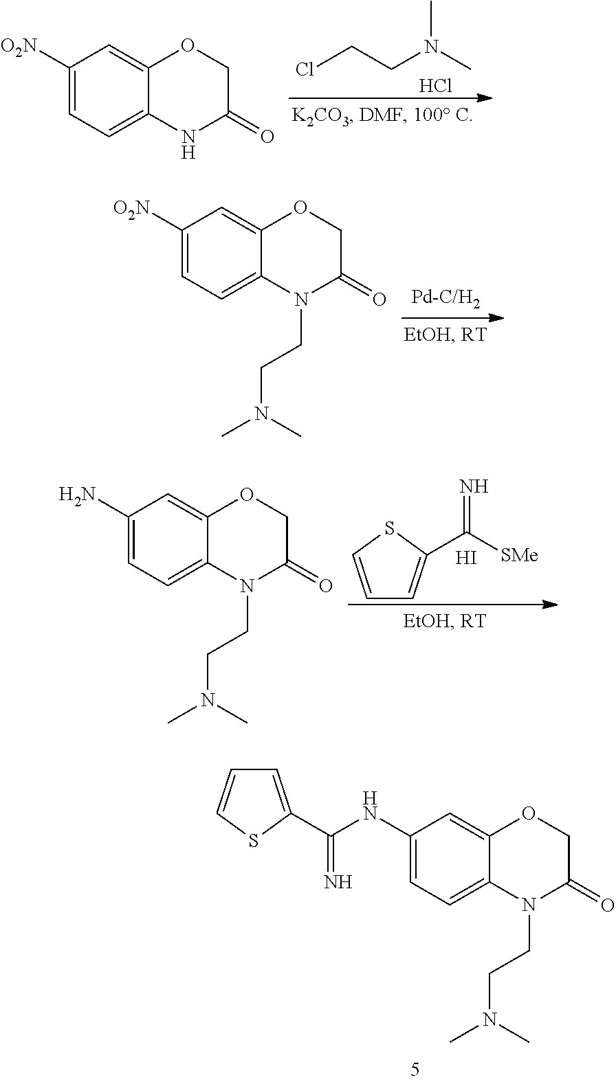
C1([O2N])=CC=C2C(=C1)OCC(=O)N2CCN(C)C.C1([O2N])=CC=C2C(=C1)OCC(=O)N2.ClCCN(C)C.Cl.C1(N)=CC=C2C(=C1)OCC(=O)N2CCN(C)C.C1=CSC(C([SMe])=N)=C1.I.C1(NC(=N)C2=CC=CS2)=CC=C2C(=C1)OCC(=O)N2CCN(C)C
